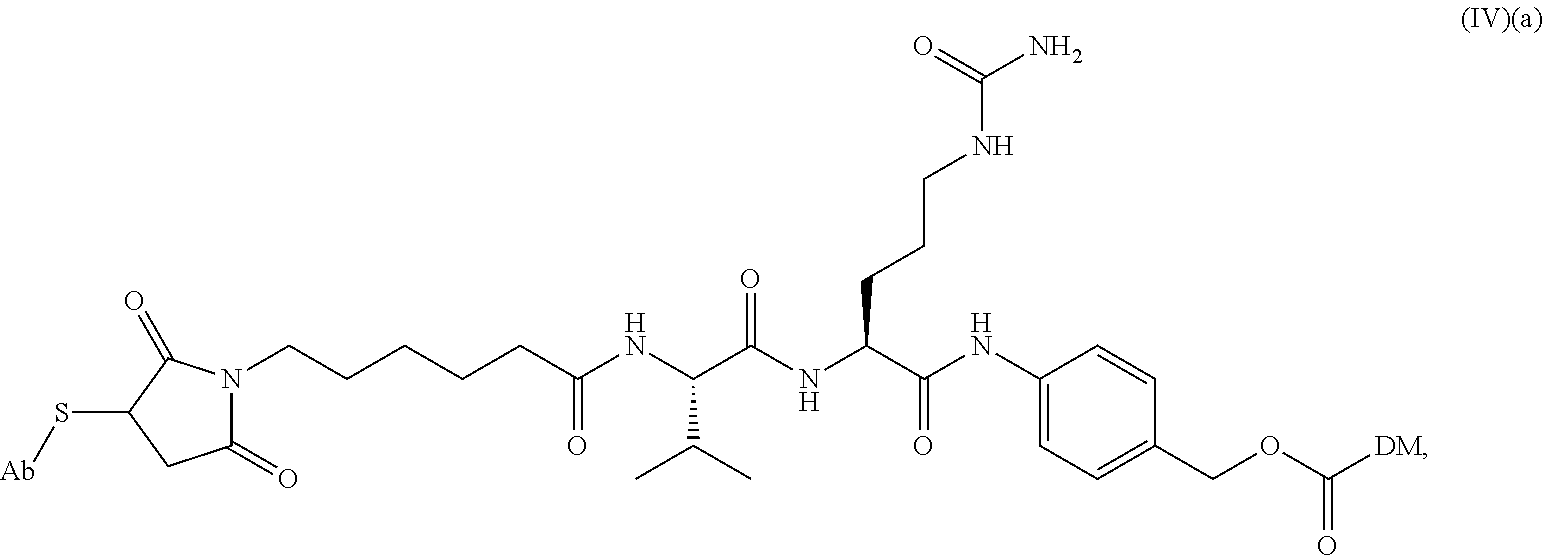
N1(CCCCCC(NC(C(NC(C(NC2=CC=C(COC([DM])=O)C=C2)=O)CCCNC(=O)N)=O)C(C)C)=O)C(=O)CC(S[Ab])C1=O
